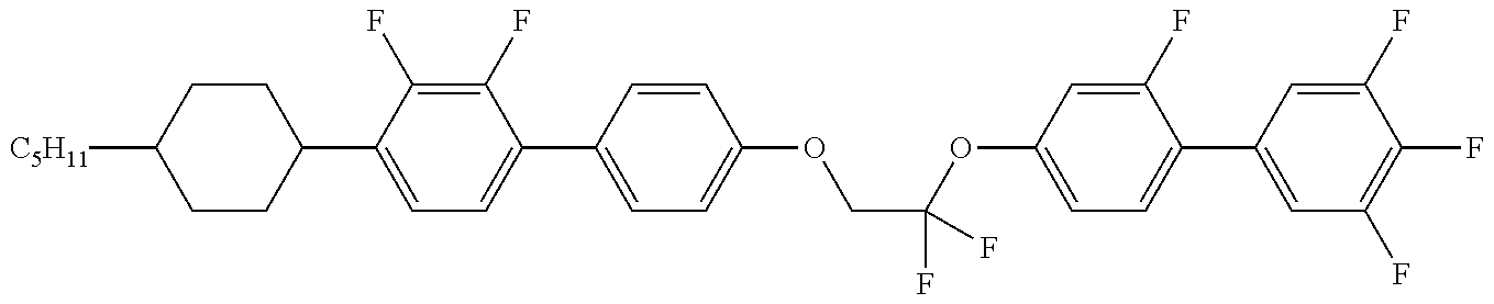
C1CC(C2=CC=C(C3=CC=C(OCC(OC4=CC=C(C5=CC(F)=C(F)C(F)=C5)C(F)=C4)(F)F)C=C3)C(F)=C2F)CCC1[C5H11]
